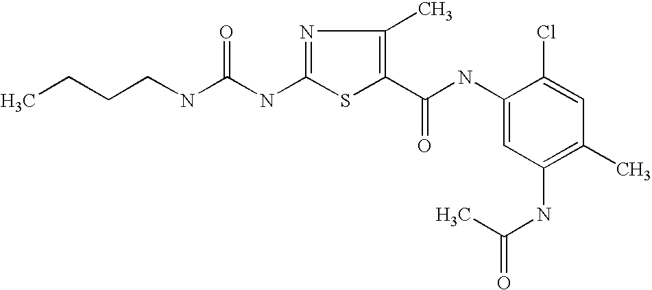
N1=C(NC(NCCCC)=O)SC(C(NC2=CC(NC(C)=O)=C(C)C=C2Cl)=O)=C1C
